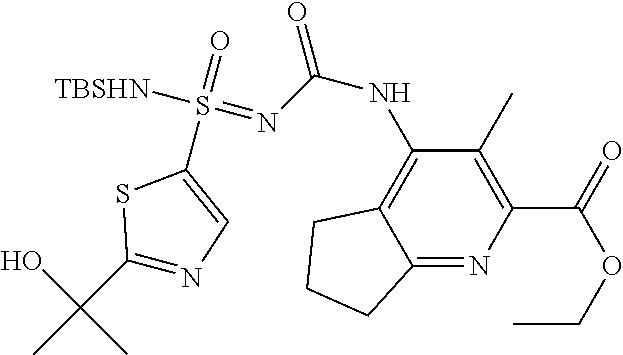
C1(S(=O)([TBSHN])=NC(NC2=C3C(=NC(C(=O)OCC)=C2C)CCC3)=O)=CN=C(C(C)(O)C)S1
